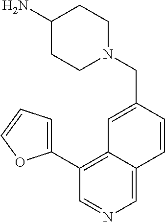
N1(CC2=CC3=C(C4=CC=CO4)C=NC=C3C=C2)CCC(N)CC1
